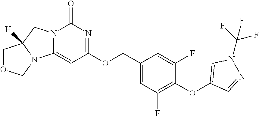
C1(COC2=NC(=O)N3C(=C2)N2C([H])(C3)COC2)=CC(F)=C(OC2=CN(C(F)(F)F)N=C2)C(F)=C1
